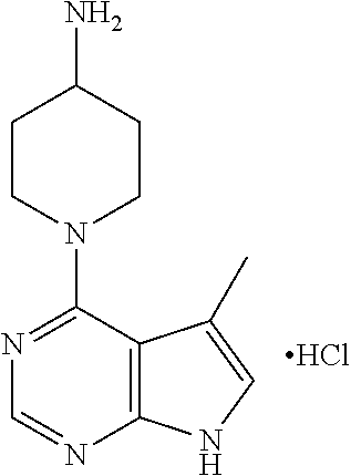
N1=C(N2CCC(N)CC2)C2=C(N=C1)NC=C2C.Cl
